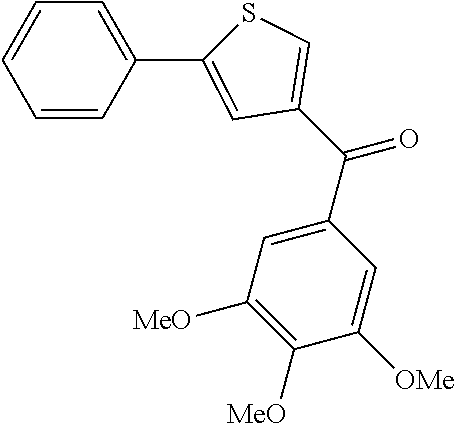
C1=CC(C2=CC(C(C3=CC([MeO])=C([MeO])C([OMe])=C3)=O)=CS2)=CC=C1
